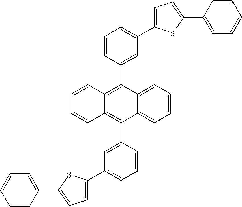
C12=CC=CC=C1C(C1=CC(C3=CC=C(C4=CC=CC=C4)S3)=CC=C1)=C1C(=C2C2=CC(C3=CC=C(C4=CC=CC=C4)S3)=CC=C2)C=CC=C1
